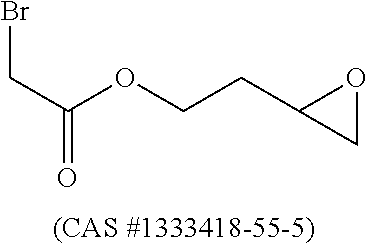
O=C(OCCC1OC1)CBr
